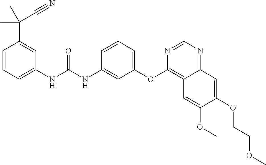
C1=CC=C(NC(NC2=CC(OC3=C4C(=NC=N3)C=C(OCCOC)C(OC)=C4)=CC=C2)=O)C=C1C(C)(C)C#N
